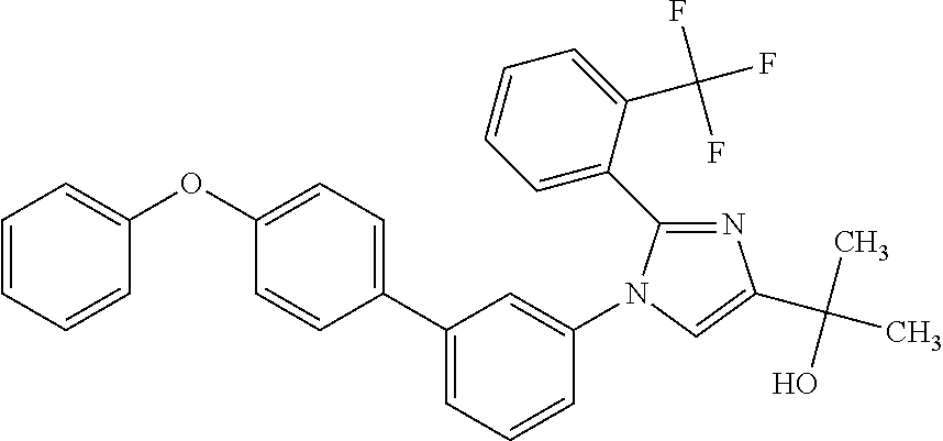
C1(C2=CC=CC(N3C(C4=CC=CC=C4C(F)(F)F)=NC(C(C)(O)C)=C3)=C2)=CC=C(OC2=CC=CC=C2)C=C1
